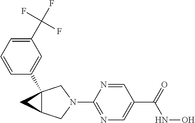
N1(C2=NC=C(C(=O)NO)C=N2)CC2(C3=CC(C(F)(F)F)=CC=C3)C(C1)C2
